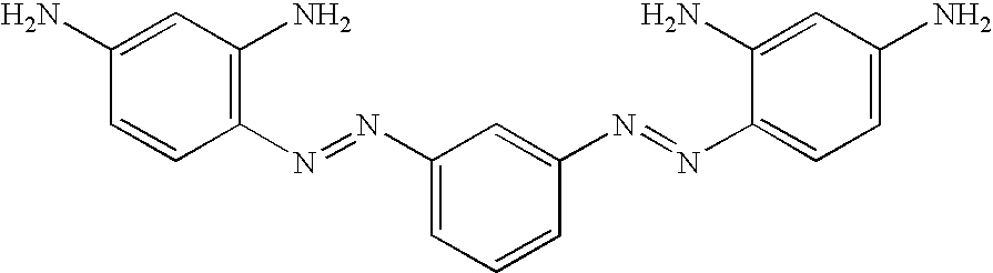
C1(N)=CC(N)=C(N=NC2=CC=CC(N=NC3=CC=C(N)C=C3N)=C2)C=C1
